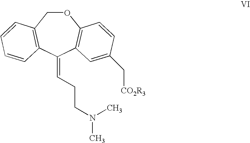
O1CC2=C(C(=CCCN(C)C)C3=C1C=CC(C[CO2R3])=C3)C=CC=C2
